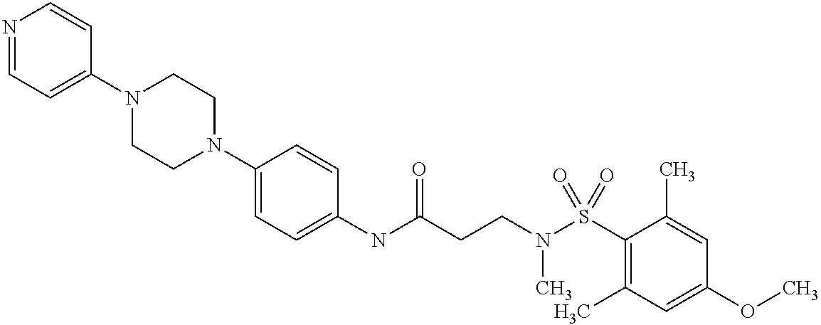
N1=CC=C(N2CCN(C3=CC=C(NC(CCN(S(C4=C(C)C=C(OC)C=C4C)(=O)=O)C)=O)C=C3)CC2)C=C1
